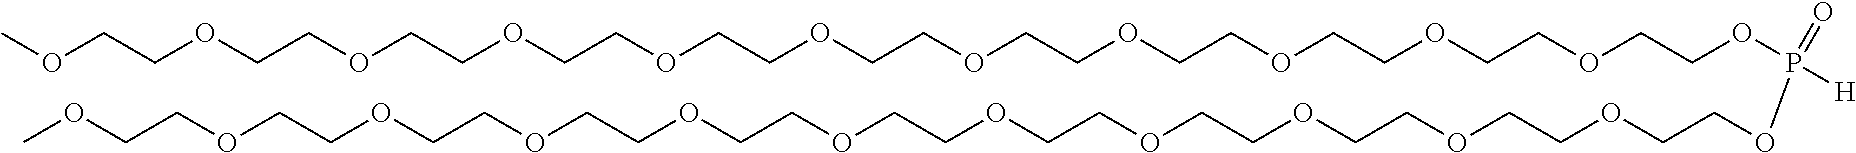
COCCOCCOCCOCCOCCOCCOCCOCCOCCOCCOCCOP([H])(=O)OCCOCCOCCOCCOCCOCCOCCOCCOCCOCCOCCOC
